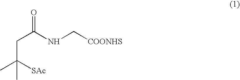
C(C([SAc])(C)C)C(NC[COONHS])=O
